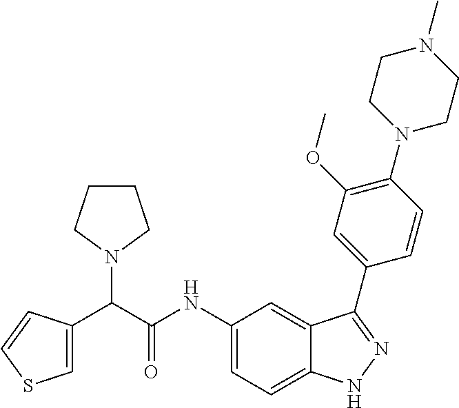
C1(NC(C(C2=CSC=C2)N2CCCC2)=O)=CC=C2C(=C1)C(C1=CC(OC)=C(N3CCN(C)CC3)C=C1)=NN2
